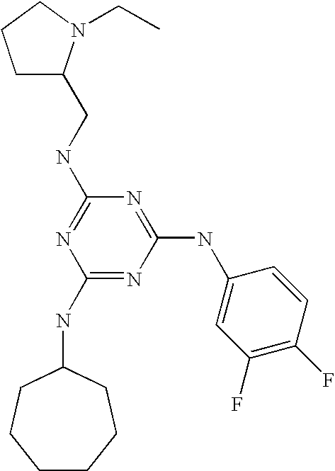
C1(NC2CCCCCC2)=NC(NC2=CC(F)=C(F)C=C2)=NC(NCC2CCCN2CC)=N1
